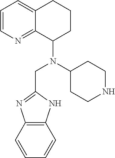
C1=CN=C2C(=C1)CCCC2N(CC1=NC2=C(N1)C=CC=C2)C1CCNCC1
